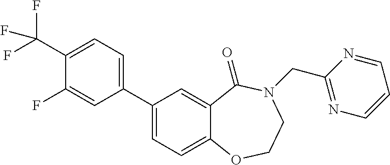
C(C1=CC=C(C2=CC=C3C(=C2)C(=O)N(CC2=NC=CC=N2)CCO3)C=C1F)(F)(F)F
